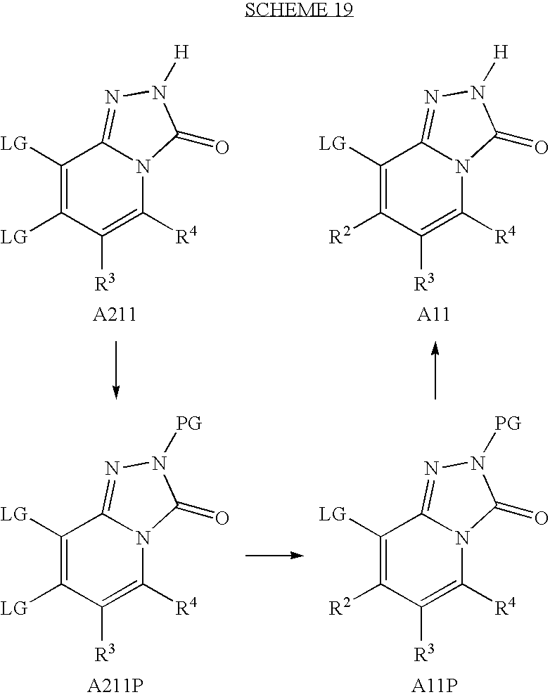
C1([LG])=C([LG])C([R3])=C([R4])N2C1=NN([PG])C2=O.C1([LG])=C([R2])C([R3])=C([R4])N2C1=NN([PG])C2=O.C1([LG])=C([LG])C([R3])=C([R4])N2C1=NN([H])C2=O.C1([LG])=C([R2])C([R3])=C([R4])N2C1=NN([H])C2=O
